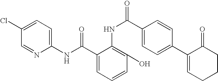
C1(NC(=O)C2=CC=CC(O)=C2NC(=O)C2=CC=C(C3=CCCCC3=O)C=C2)=CC=C(Cl)C=N1
